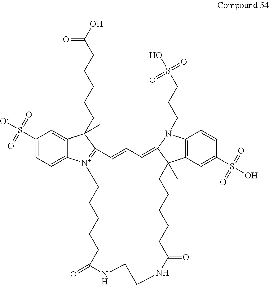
C1(S([O-])(=O)=O)=CC=C2C(=C1)C(CCCCCC(O)=O)(C)C1=[N+]2CCCCCC(=O)NCCNC(=O)CCCCCC2(C)C3=C(C=CC(S(O)(=O)=O)=C3)N(CCCS(O)(=O)=O)C2=CC=C1
